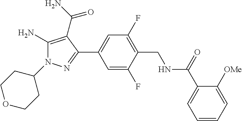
C1(F)=CC(C2=NN(C3CCOCC3)C(N)=C2C(=O)N)=CC(F)=C1CNC(C1=CC=CC=C1[OMe])=O
